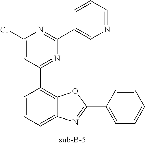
C1(Cl)=CC(C2=C3C(=CC=C2)N=C(C2=CC=CC=C2)O3)=NC(C2=CN=CC=C2)=N1
